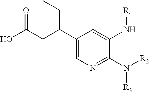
C1(C(CC(O)=O)CC)=CN=C(N([R2])[R3])C(N[R4])=C1
